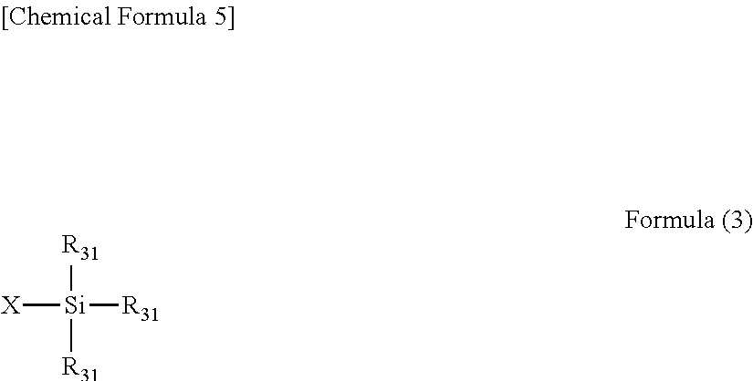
[R31][Si]([R31])([X])[R31]
